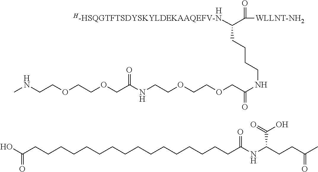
OC(CCCCCCCCCCCCCCCCC(NC(CCC(C)=O)C(O)=O)=O)=O.O(CC(NCCOCCOCC(NCCCCC(C(=O)[WLLNT-NH2])[H-HSQGTFTSDYSKYLDEKAAQEFV-N])=O)=O)CCOCCNC.[H]
